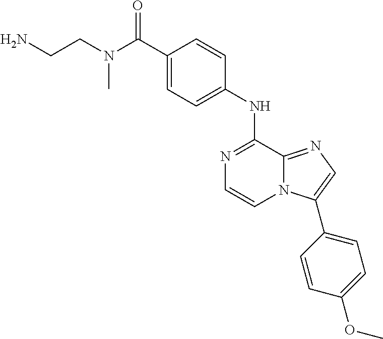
C1(C(N(CCN)C)=O)=CC=C(NC2=NC=CN3C2=NC=C3C2=CC=C(OC)C=C2)C=C1
